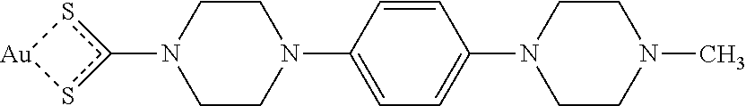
C1CN(C2=CC=C(N3CCN(C)CC3)C=C2)CCN1c1s[Au]s1
